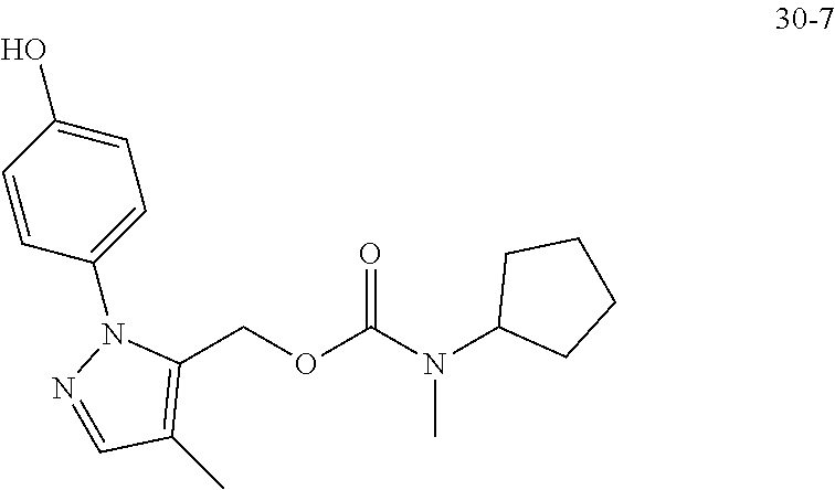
C1(COC(N(C2CCCC2)C)=O)=C(C)C=NN1C1=CC=C(O)C=C1
